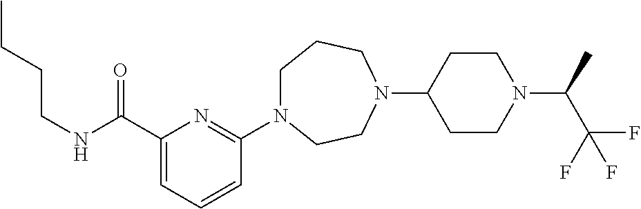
C1N(C2=NC(C(NCCCC)=O)=CC=C2)CCN(C2CCN(C(C(F)(F)F)C)CC2)CC1
